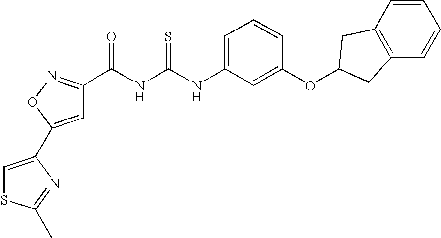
N(C(=S)NC(=O)C1=NOC(C2=CSC(C)=N2)=C1)C1=CC=CC(OC2CC3=C(C=CC=C3)C2)=C1
